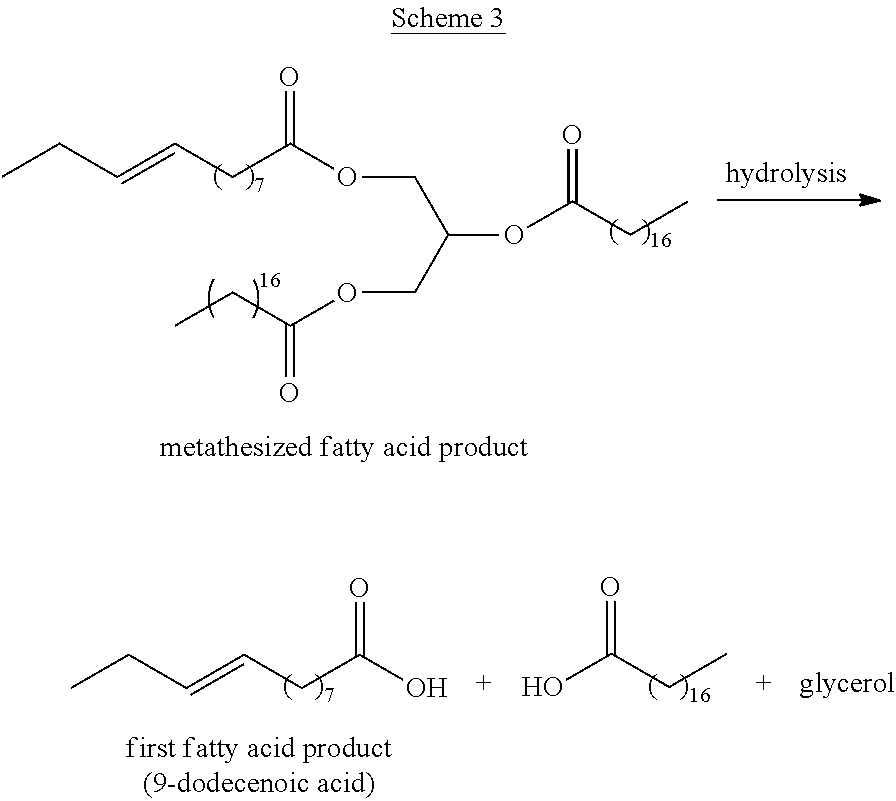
CCC=CCC(OCC(OC(CC)=O)COC(CC)=O)=O.CCC=CCC(O)=O.OC(CC)=O
